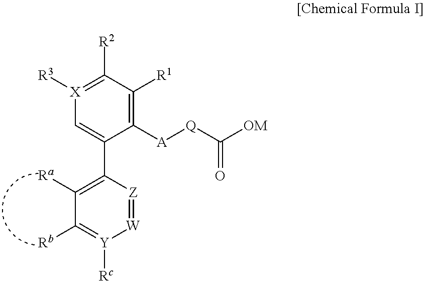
[W]1=[Z]C(C2=C[X]([R3])=C([R2])C([R1])=C2[A][Q]C([OM])=O)=C([Ra])C([Rb])=[Y]1[Rc]
